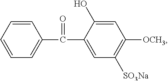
C1=CC=CC=C1C(=O)C1=CC([SO3Na])=C([OCH3])C=C1O
